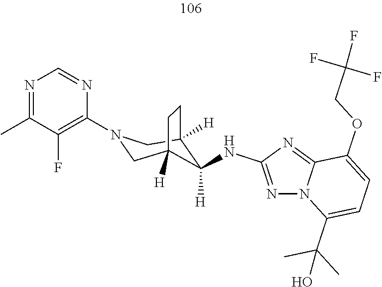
C12([H])CN(C3=C(F)C(C)=NC=N3)CC([H])(CC1)C2([H])NC1=NN2C(=N1)C(OCC(F)(F)F)=CC=C2C(C)(C)O
